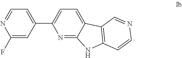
N1=C2C(=CC=C1C1=CC=NC(F)=C1)C1=C(N2)C=CN=C1
